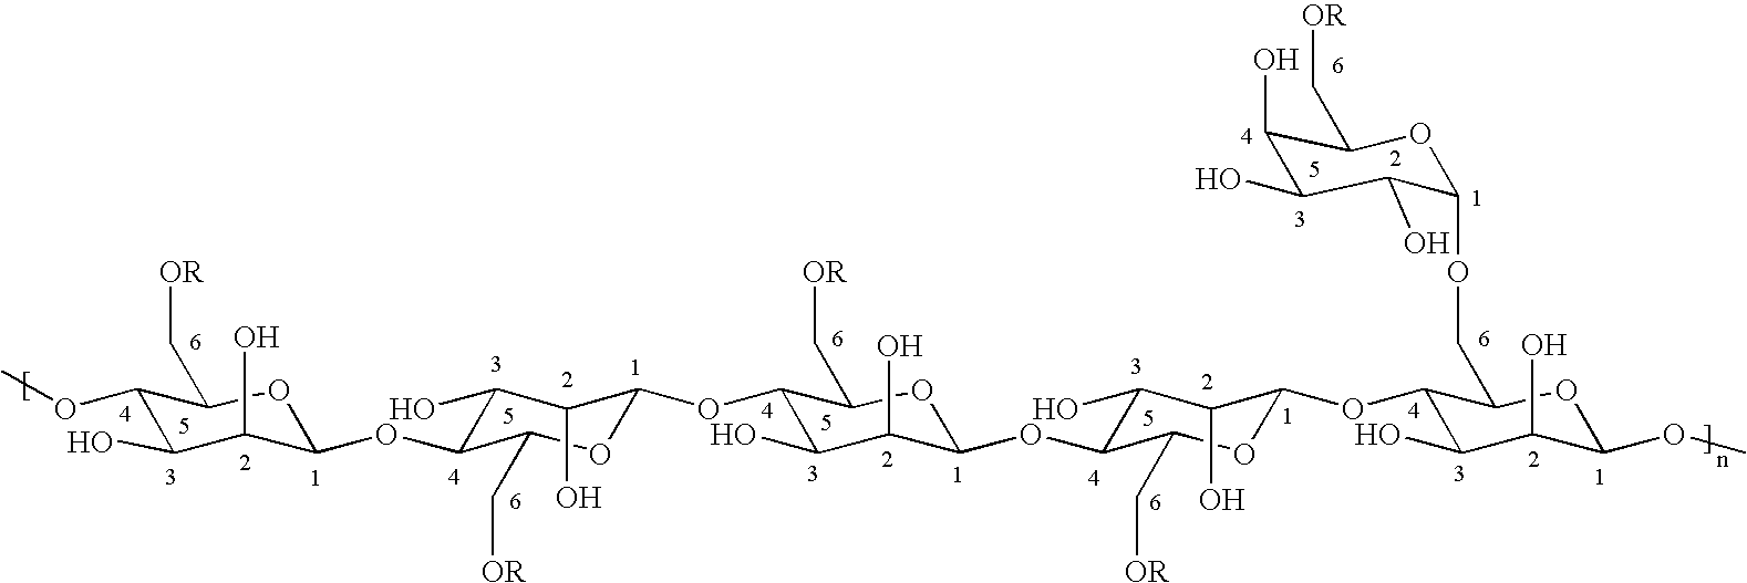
C1(OC)C(O)C(O)C(OC2C(O)C(O)C(OC3C(O)C(O)C(OC4C(O)C(O)C(OC5C(O)C(O)C(OC)OC5COC5C(O)C(O)C(O)C(C[OR])O5)OC4C[OR])OC3C[OR])OC2C[OR])OC1C[OR]
